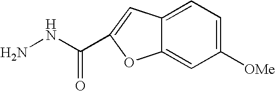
NNC(=O)C1=CC2=CC=C([OMe])C=C2O1
